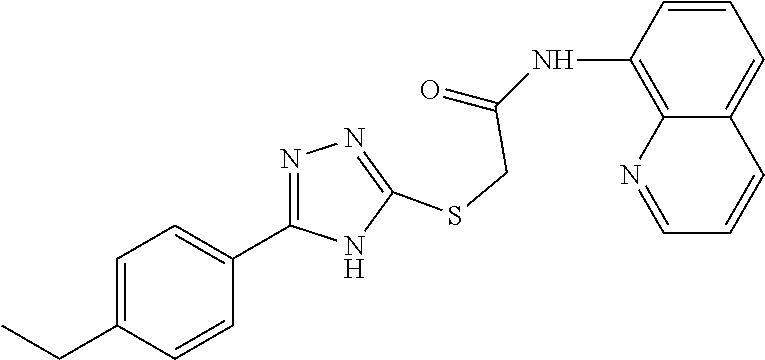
C12=C(NC(=O)CSC3=NN=C(C4=CC=C(CC)C=C4)N3)C=CC=C1C=CC=N2
